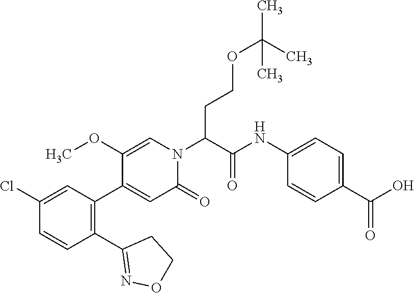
C1(OC)=CN(C(C(NC2=CC=C(C(O)=O)C=C2)=O)CCOC(C)(C)C)C(=O)C=C1C1=C(C2=NOCC2)C=CC(Cl)=C1
